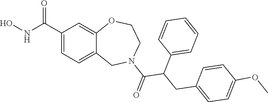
C1(C(NO)=O)=CC=C2C(=C1)OCCN(C(=O)C(CC1=CC=C(OC)C=C1)C1=CC=CC=C1)C2
